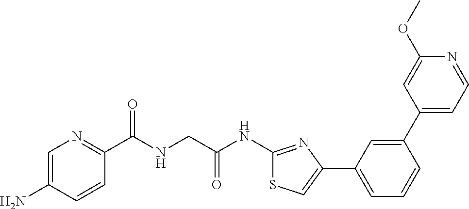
C1=C(N)C=CC(C(NCC(NC2=NC(C3=CC=CC(C4=CC=NC(OC)=C4)=C3)=CS2)=O)=O)=N1
